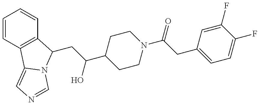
C1=CC2=C(C=C1)C(CC(O)C1CCN(C(=O)CC3=CC=C(F)C(F)=C3)CC1)N1C2=CN=C1
